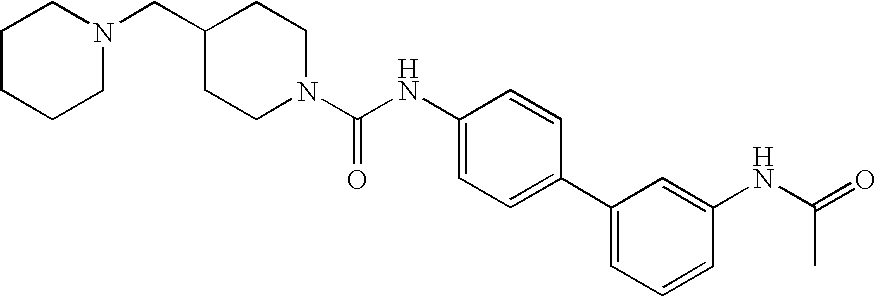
C1CCCN(CC2CCN(C(NC3=CC=C(C4=CC=CC(NC(=O)C)=C4)C=C3)=O)CC2)C1
